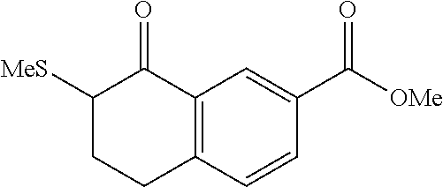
C1([MeS])CCC2=C(C1=O)C=C(C([OMe])=O)C=C2
